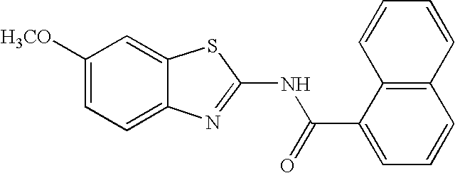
C1([H3CO])=CC=C2C(=C1)SC(NC(=O)C1=CC=CC3=C1C=CC=C3)=N2
